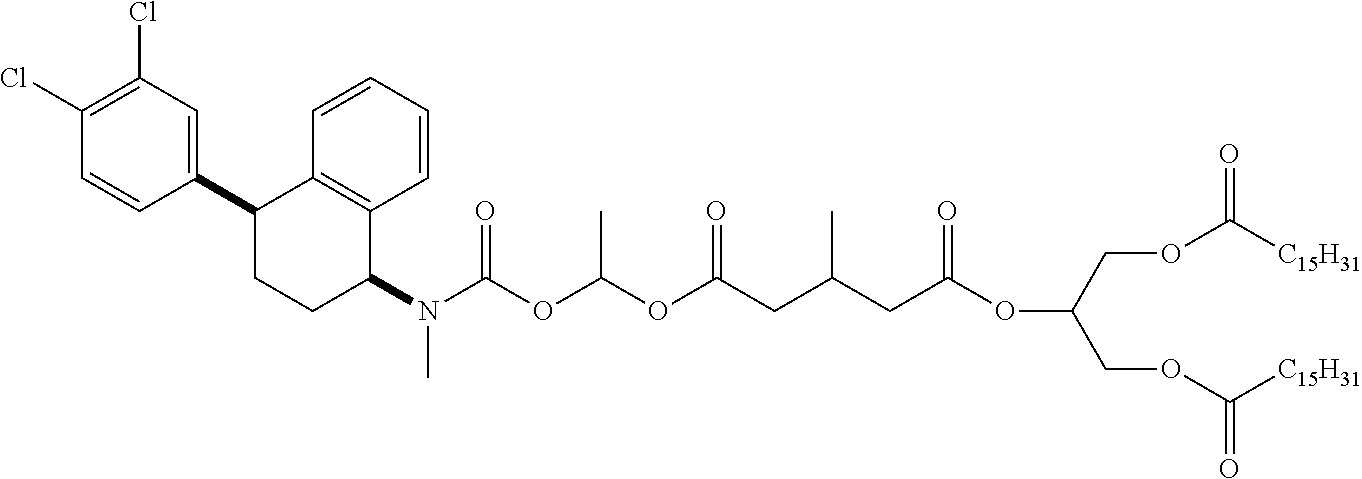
C(CC(CC(OC(COC([C15H31])=O)COC([C15H31])=O)=O)C)(=O)OC(OC(N(C1C2=C(C(C3=CC(Cl)=C(Cl)C=C3)CC1)C=CC=C2)C)=O)C
